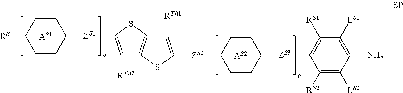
C1([RS2])=C([LS2])C(N)=C([LS1])C([RS1])=C1[ZS3]C1CCC([ZS2]C2=C([RTh1])C3=C(S2)C([RTh2])=C([ZS1]C2CCC([RS])CC2)S3)CC1
